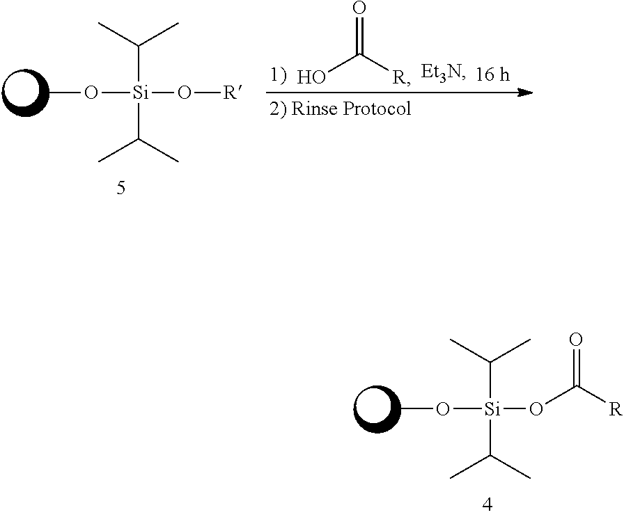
C([Si](C(C)C)(OC([R])=O)OC)(C)C.C([Si](C(C)C)(O[R])OC)(C)C.O=C([R])O
